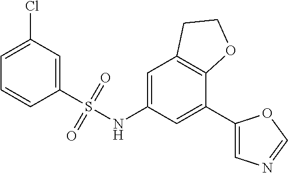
C1=C(Cl)C=C(S(NC2=CC3=C(C(C4=CN=CO4)=C2)OCC3)(=O)=O)C=C1
